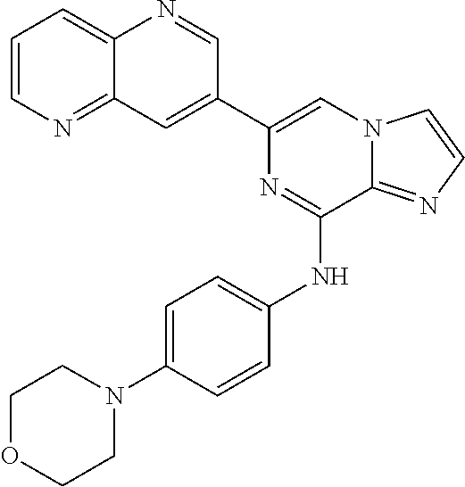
C1(C2=CC3=NC=CC=C3N=C2)=CN2C(=NC=C2)C(NC2=CC=C(N3CCOCC3)C=C2)=N1
